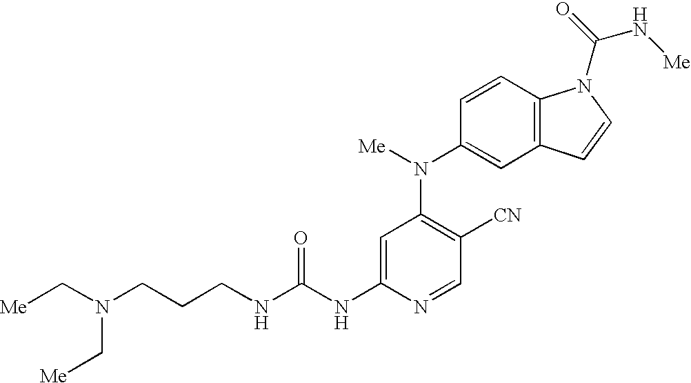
C(NC1=CC(N(C2=CC3=C(C=C2)N(C(=O)N[Me])C=C3)[Me])=C([CN])C=N1)(NCCCN(C[Me])C[Me])=O
